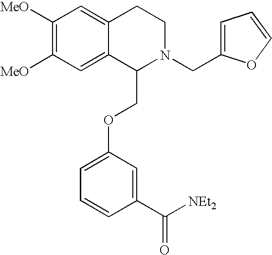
C1([MeO])=C([MeO])C=C2C(=C1)CCN(CC1=CC=CO1)C2COC1=CC=CC(C([NEt2])=O)=C1
